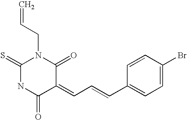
C=CCN1C(=S)NC(=O)C(=CC=CC2=CC=C(Br)C=C2)C1=O
